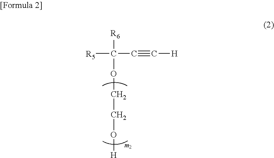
[R5]C([R6])(OCCO[H])C#C[H]
